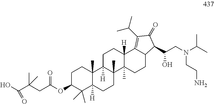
OC(C(CC(OC1C(C)(C)C2([H])C(C)(CC1)C1([H])C(C)(CC2)C2(C)C([H])(CC1)C1=C(C(C)C)C(=O)C(C(CN(C(C)C)CCN)O)C1CC2)=O)(C)C)=O
